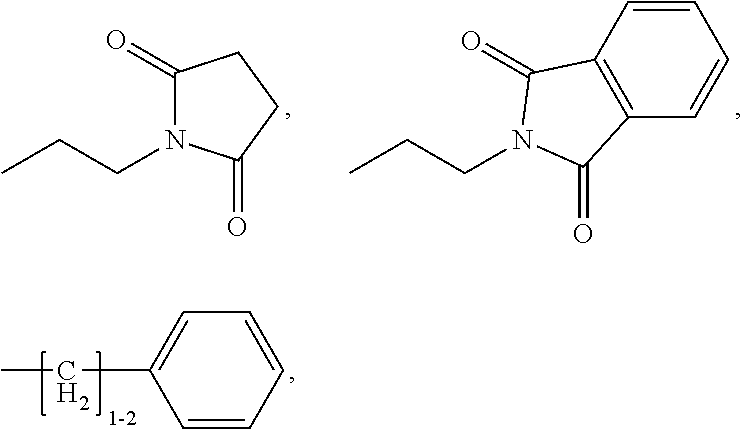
C1(=O)N(CCC)C(=O)CC1.C(CC)N1C(=O)C2=C(C=CC=C2)C1=O.C1=CC=CC=C1CC
